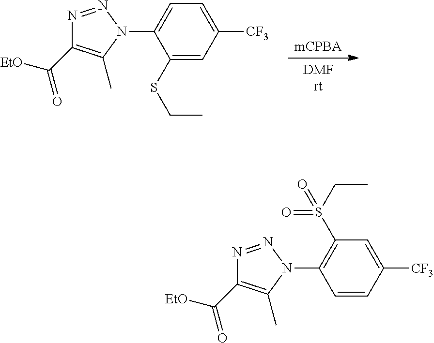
[mCPBA].[DMFrt].C1(SCC)=CC([CF3])=CC=C1N1N=NC(C(=O)[EtO])=C1C.C1=CC([CF3])=CC(S(CC)(=O)=O)=C1N1N=NC(C(=O)[EtO])=C1C
